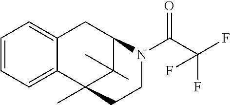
C1=CC=C2C(=C1)CC1C(C)(C)C2(C)CCN1C(C(F)(F)F)=O
